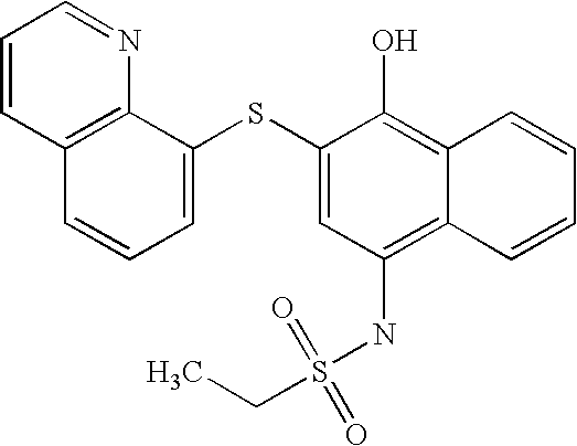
C1=CC2=C(N=C1)C(SC1=CC(NS(CC)(=O)=O)=C3C(=C1O)C=CC=C3)=CC=C2
